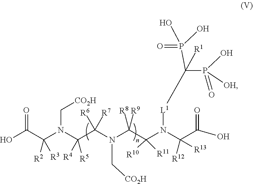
OC(C(N(C(C(N(C(C(N(C(C(O)=O)([R12])[R13])[L1]C(P(=O)(O)[OH])([R1])P(=O)(O)O)([R10])[R11])([R8])[R9])C[CO2H])([R6])[R7])([R4])[R5])C[CO2H])([R2])[R3])=O
